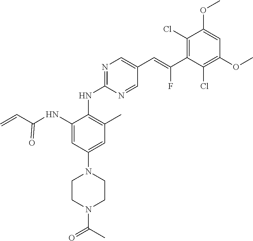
C1(Cl)=C(C(=CC2=CN=C(NC3=C(C)C=C(N4CCN(C(C)=O)CC4)C=C3NC(C=C)=O)N=C2)F)C(Cl)=C(OC)C=C1OC
